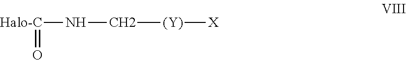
[Halo-C](NC[(Y)][X])=O
